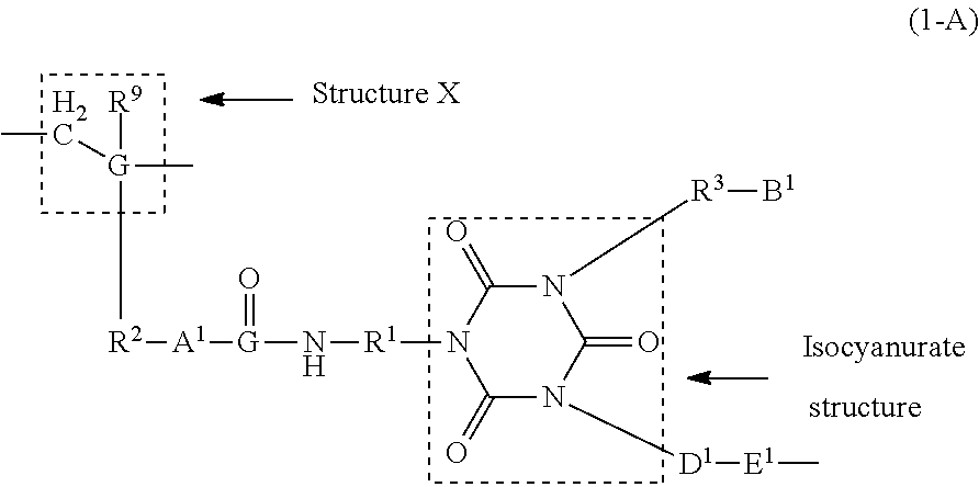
[G](C)([R9])([R2][A1][G](N[R1]N1C(=O)N([D1][E1]C)C(=O)N([R3][B1])C1=O)=O)CC
